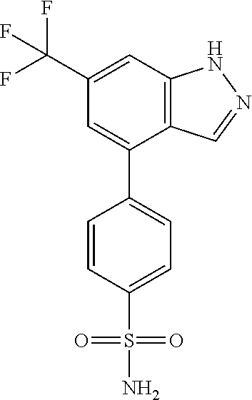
C1(C(F)(F)F)=CC2=C(C(C3=CC=C(S(=O)(=O)N)C=C3)=C1)C=NN2
